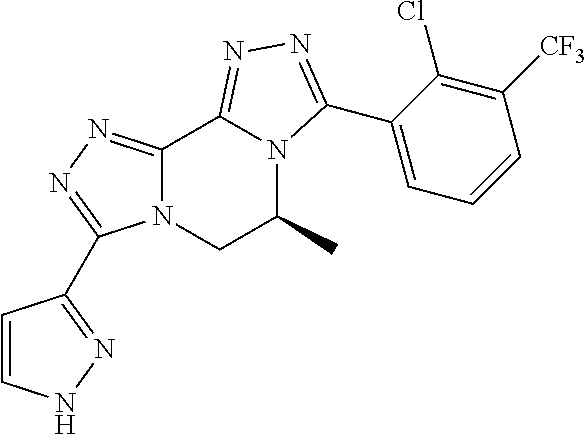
C12=NN=C(C3=NNC=C3)N1CC(C)N1C2=NN=C1C1=CC=CC([CF3])=C1Cl
